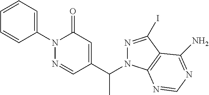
C1=NN(C2=CC=CC=C2)C(=O)C=C1C(N1N=C(I)C2=C1N=CN=C2N)C
